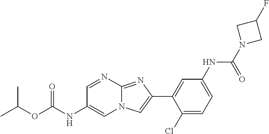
C1=NC2=NC(C3=CC(NC(N4CC(F)C4)=O)=CC=C3Cl)=CN2C=C1NC(OC(C)C)=O
